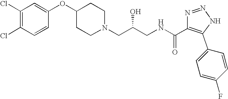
C1(Cl)=C(Cl)C=CC(OC2CCN(CC(CNC(C3=C(C4=CC=C(F)C=C4)NN=N3)=O)O)CC2)=C1
